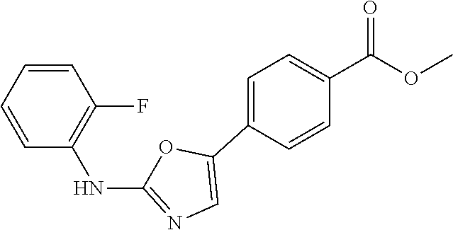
C1(NC2=NC=C(C3=CC=C(C(OC)=O)C=C3)O2)=C(F)C=CC=C1
